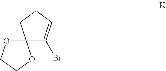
C12(C(Br)=CCC1)OCCO2
